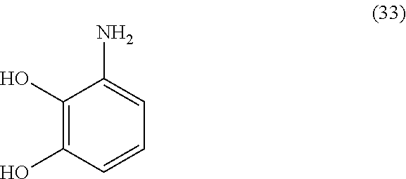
C1(O)=C(O)C=CC=C1N
